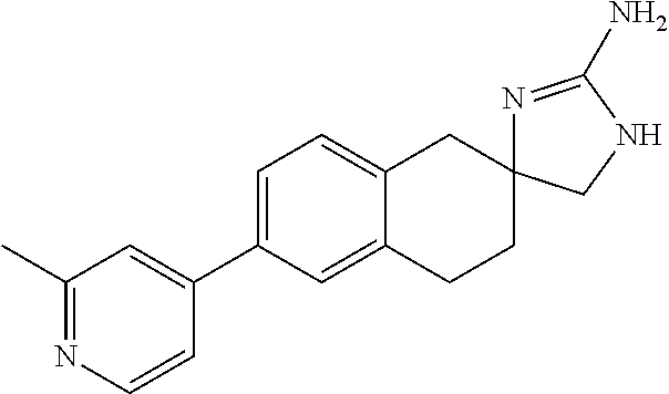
C1=C(C2=CC(C)=NC=C2)C=C2C(=C1)CC1(CC2)N=C(N)NC1
